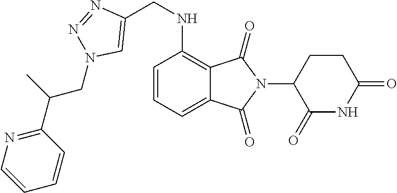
C12=CC=CC(NCC3=CN(CC(C4=NC=CC=C4)C)N=N3)=C1C(=O)N(C1C(=O)NC(=O)CC1)C2=O
